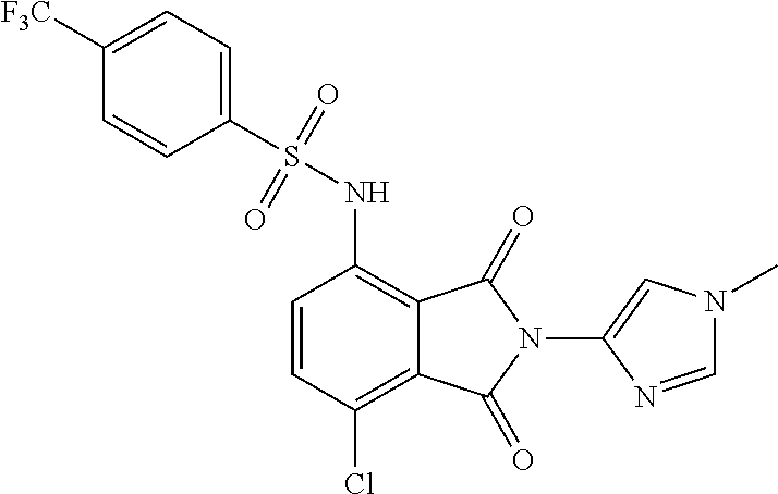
C1=CC(Cl)=C2C(=C1NS(=O)(=O)C1=CC=C([F3C])C=C1)C(=O)N(C1=CN(C)C=N1)C2=O
